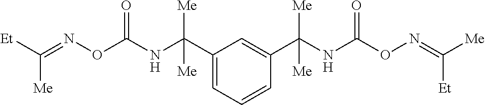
[Et]C(=NOC(NC(C1=CC=CC(C(NC(ON=C([Me])[Et])=O)([Me])[Me])=C1)([Me])[Me])=O)[Me]
